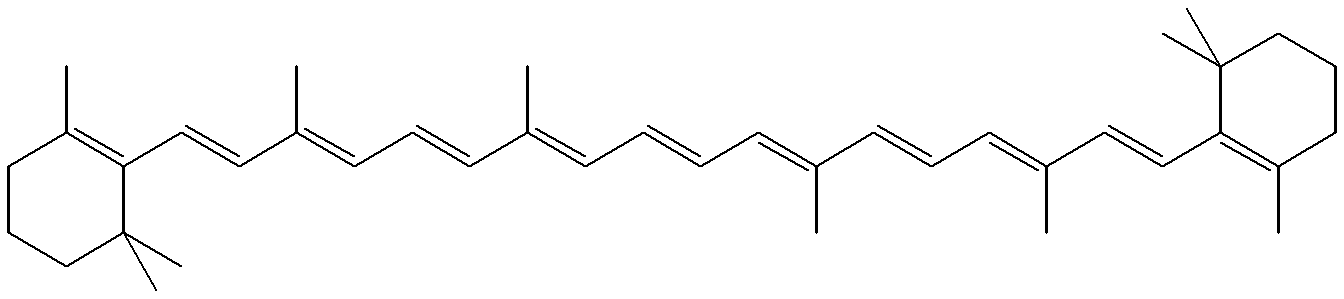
C1CCC(C)(C)C(C=CC(=CC=CC(=CC=CC=C(C=CC=C(C=CC2=C(C)CCCC2(C)C)C)C)C)C)=C1C
